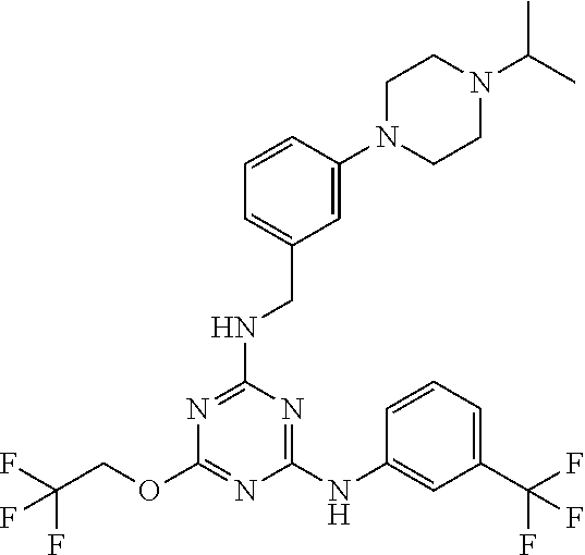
C1(NC2=CC(C(F)(F)F)=CC=C2)=NC(NCC2=CC=CC(N3CCN(C(C)C)CC3)=C2)=NC(OCC(F)(F)F)=N1
